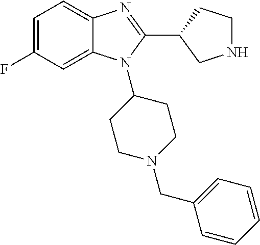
C1=C(F)C=C2C(=C1)N=C(C1CNCC1)N2C1CCN(CC2=CC=CC=C2)CC1
